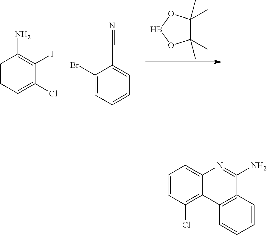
C1=CC=C(Cl)C(I)=C1N.C1(Br)=CC=CC=C1C#N.C1(C)(C)C(C)(C)OBO1.C1=CC(Cl)=C2C(=C1)N=C(N)C1=C2C=CC=C1
